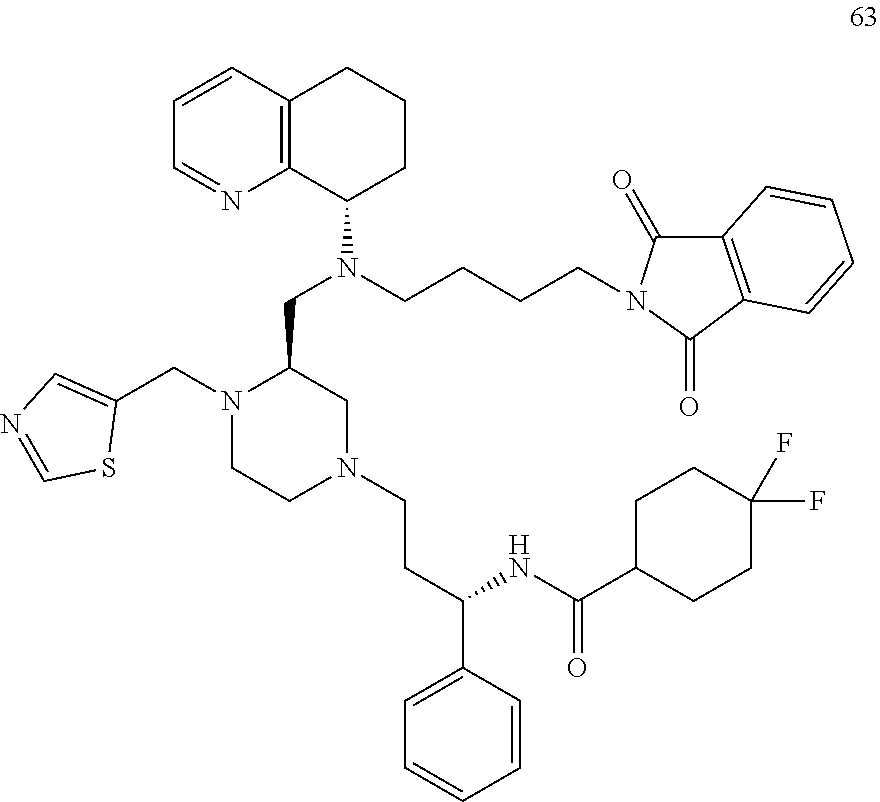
N1(CCC(C2=CC=CC=C2)NC(C2CCC(F)(F)CC2)=O)CCN(CC2=CN=CS2)C(CN(C2CCCC3=C2N=CC=C3)CCCCN2C(=O)C3=C(C2=O)C=CC=C3)C1
